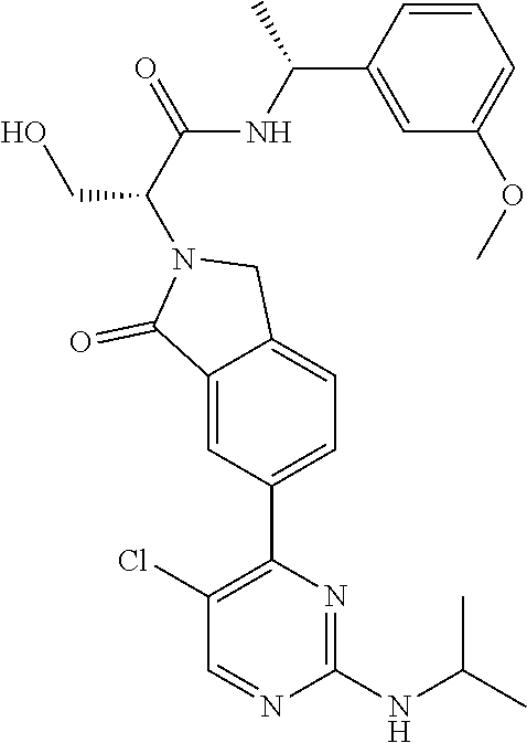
C1(NC(C)C)=NC(C2=CC=C3C(=C2)C(=O)N(C(CO)C(=O)NC(C2=CC(OC)=CC=C2)C)C3)=C(Cl)C=N1
